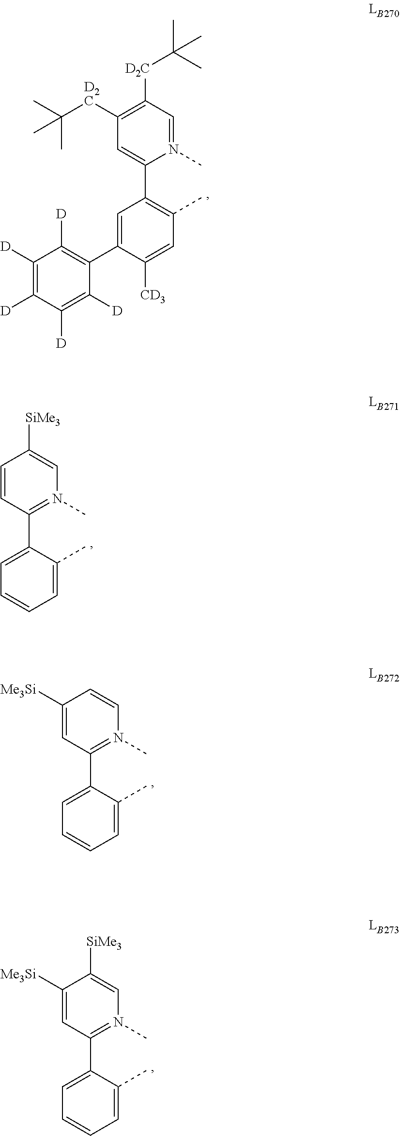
C1([D2C]C(C)(C)C)=C([D2C]C(C)(C)C)C=N(C)C(C2=C(C)C=C([CD3])C(C3=C([D])C([D])=C([D])C([D])=C3[D])=C2)=C1.C1=CC(C2=CC=CC=C2C)=N(C)C=C1[SiMe3].C1([Me3Si])=CC(C2=CC=CC=C2C)=N(C)C=C1.C1([Me3Si])=CC(C2=CC=CC=C2C)=N(C)C=C1[SiMe3]
